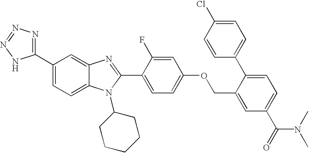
C1(C2=NN=NN2)=CC=C2C(=C1)N=C(C1=CC=C(OCC3=CC(C(=O)N(C)C)=CC=C3C3=CC=C(Cl)C=C3)C=C1F)N2C1CCCCC1
